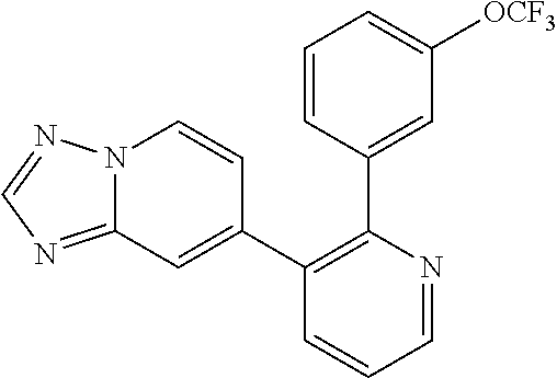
C1=CC(C2=C(C3=CC4=NC=NN4C=C3)C=CC=N2)=CC([OCF3])=C1
